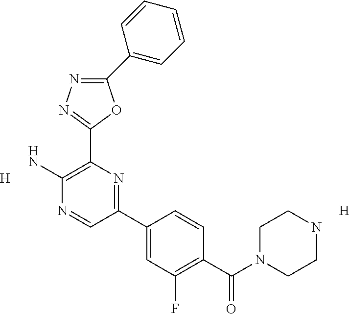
C1(C2=CC=CC=C2)=NN=C(C2=C(N)N=CC(C3=CC(F)=C(C(=O)N4CCNCC4)C=C3)=N2)O1.[H].[H]
